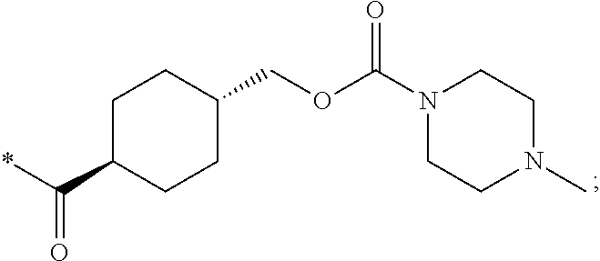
N1(C(OCC2CCC(C(*)=O)CC2)=O)CCN(C)CC1
